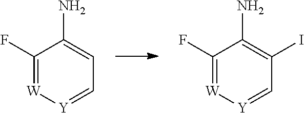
C1(F)=[W][Y]=CC=C1N.C1(F)=[W][Y]=CC(I)=C1N
